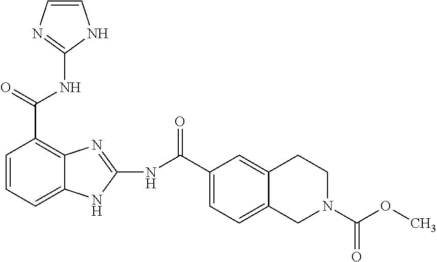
N(C(C1=C2C(=CC=C1)NC(NC(C1=CC=C3C(=C1)CCN(C(OC)=O)C3)=O)=N2)=O)C1=NC=CN1
